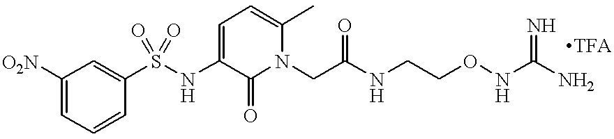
C1=C([O2N])C=C(S(NC2=CC=C(C)N(CC(=O)NCCONC(N)=N)C2=O)(=O)=O)C=C1
